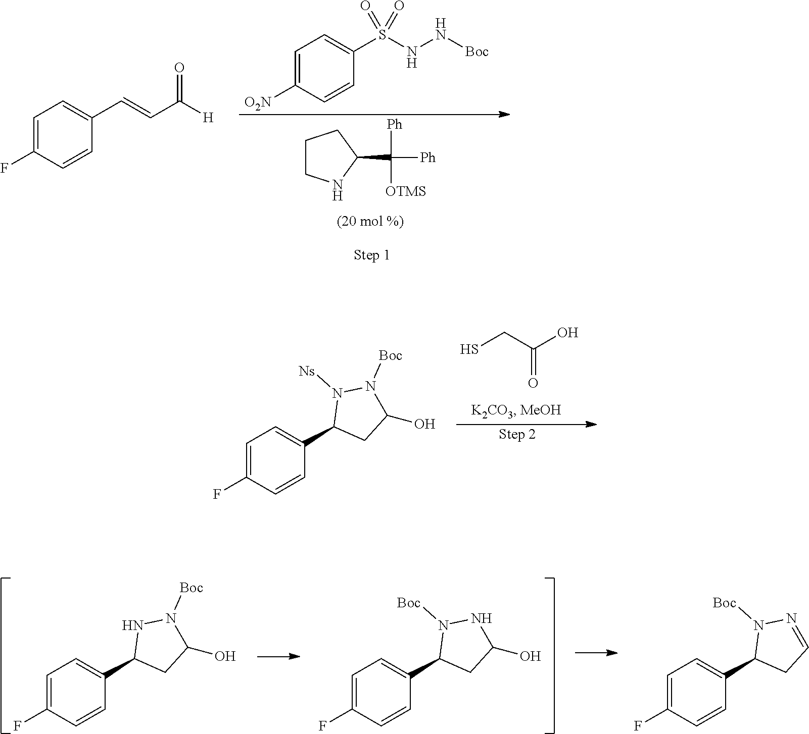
C1=C([O2N])C=CC(S(NN[Boc])(=O)=O)=C1.C1CNC(C([Ph])([Ph])[OTMS])C1.C1=C(F)C=CC(C=CC([H])=O)=C1.C(=O)(CS)O.C1=C(F)C=CC(C2CC(O)N([Boc])N2[Ns])=C1.C1=C(F)C=CC(C2CC(O)N([Boc])N2)=C1.C1=C(F)C=CC(C2CC(O)NN2[Boc])=C1.C1=C(F)C=CC(C2CC=NN2[Boc])=C1
